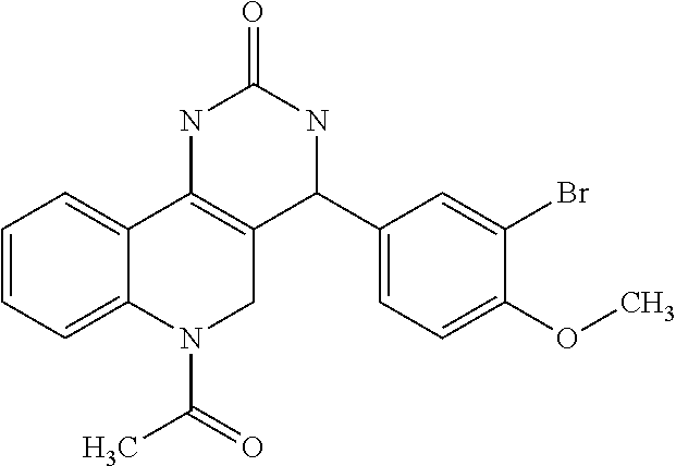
C1=CC=C2C(=C1)C1=C(CN2C(=O)C)C(C2=CC=C(OC)C(Br)=C2)NC(=O)N1
